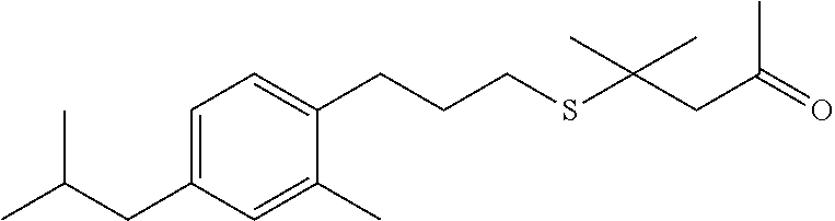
S(C(CC(=O)C)(C)C)CCCC1=CC=C(CC(C)C)C=C1C
